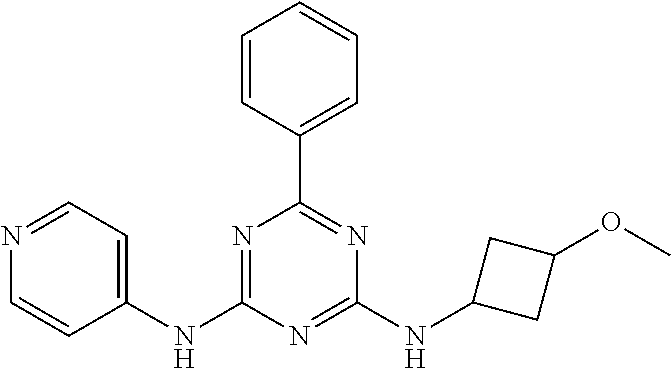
N1=CC=C(NC2=NC(C3=CC=CC=C3)=NC(NC3CC(OC)C3)=N2)C=C1
